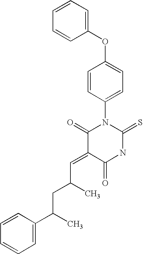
C1(OC2=CC=C(N3C(=O)C(=CC(C)CC(C4=CC=CC=C4)C)C(=O)NC3=S)C=C2)=CC=CC=C1
